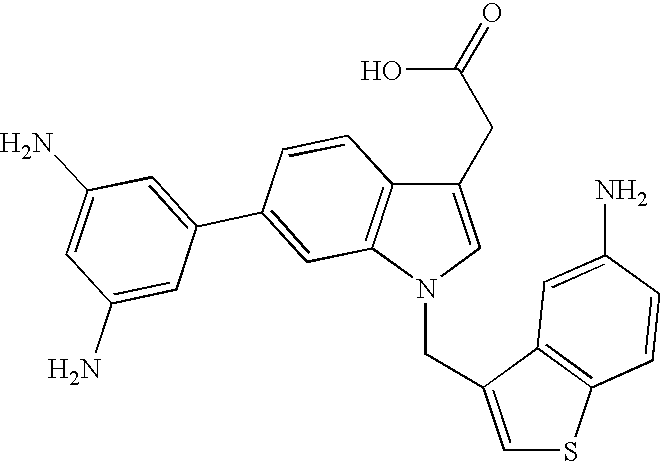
C(N1C=C(CC(=O)O)C2=C1C=C(C1=CC(N)=CC(N)=C1)C=C2)C1=CSC2=C1C=C(N)C=C2
